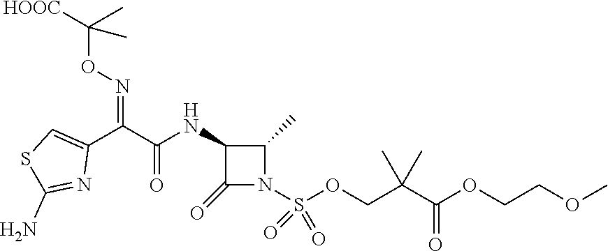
C1(N)=NC(C(C(=O)NC2C(C)N(S(OCC(C(OCCOC)=O)(C)C)(=O)=O)C2=O)=NOC(C)(C)[HOOC])=CS1
